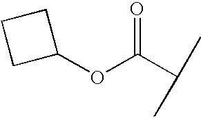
C(C(C)C)(=O)OC1CCC1
